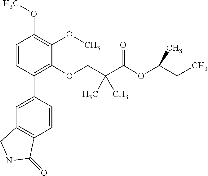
C1=CC(C2=CC3=C(C=C2)C(=O)NC3)=C(OCC(C(OC(CC)C)=O)(C)C)C(OC)=C1OC
